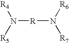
N([R]N([R7])[R6])([R4])[R5]
